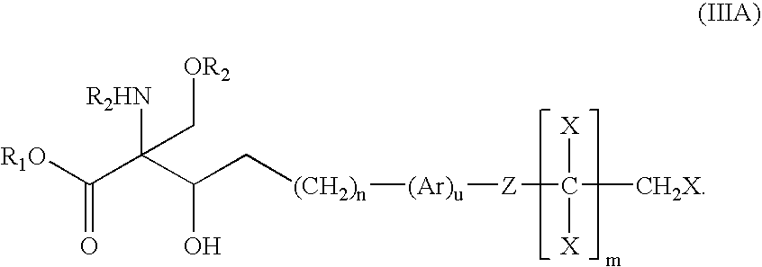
[R1O]C(=O)C([R2HN])(C[OR2])C(C[(CH2)n][(Ar)u][Z]C([X])([X])[CH2X])O
